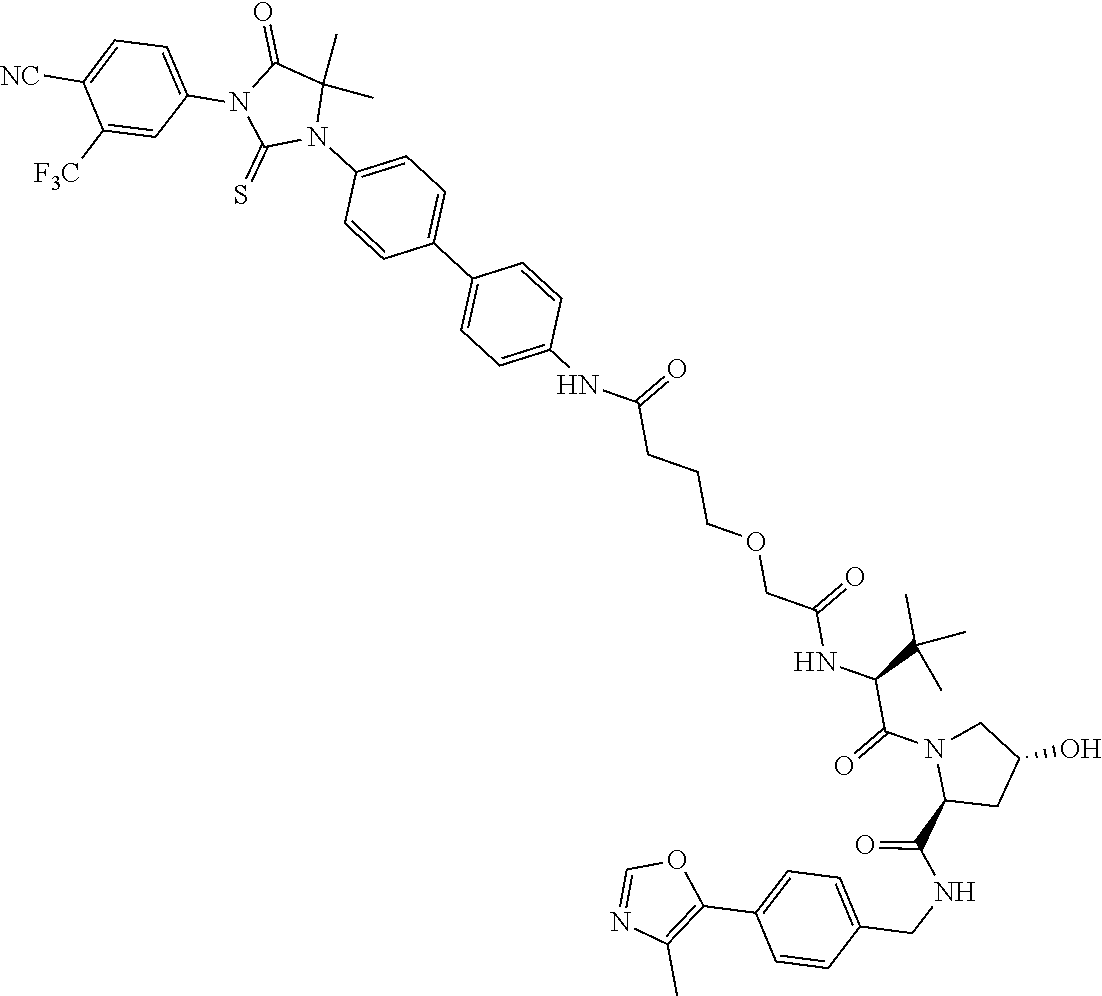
C1(NC(CCCOCC(NC(C(N2CC(O)CC2C(NCC2=CC=C(C3=C(C)N=CO3)C=C2)=O)=O)C(C)(C)C)=O)=O)=CC=C(C2=CC=C(N3C(=S)N(C4=CC=C([NC])C([F3C])=C4)C(=O)C3(C)C)C=C2)C=C1
